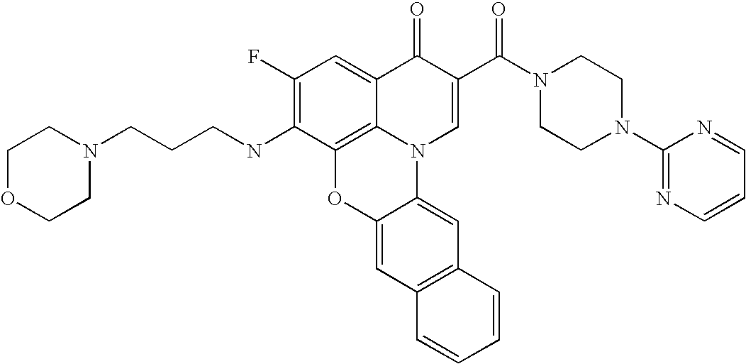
C1(F)=C(NCCCN2CCOCC2)C2=C3C(=C1)C(=O)C(C(N1CCN(C4=NC=CC=N4)CC1)=O)=CN3C1=CC3=C(C=C1O2)C=CC=C3
